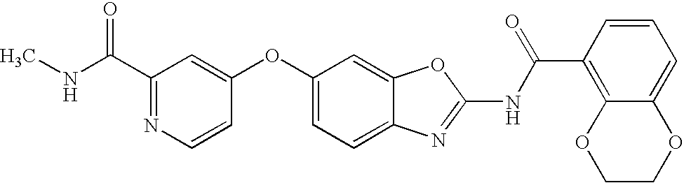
C1(C(NC)=O)=NC=CC(OC2=CC=C3C(=C2)OC(NC(C2=C4C(=CC=C2)OCCO4)=O)=N3)=C1
